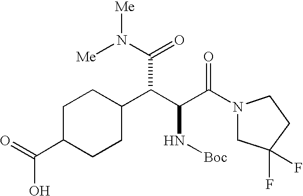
C1C(C(=O)O)CCC(C(C(C(N2CC(F)(F)CC2)=O)N[Boc])C(N([Me])[Me])=O)C1
